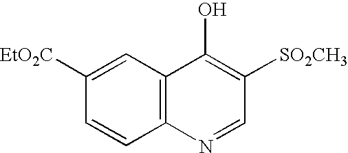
C1([EtO2C])=CC2=C(C=C1)N=CC([SO2CH3])=C2O
